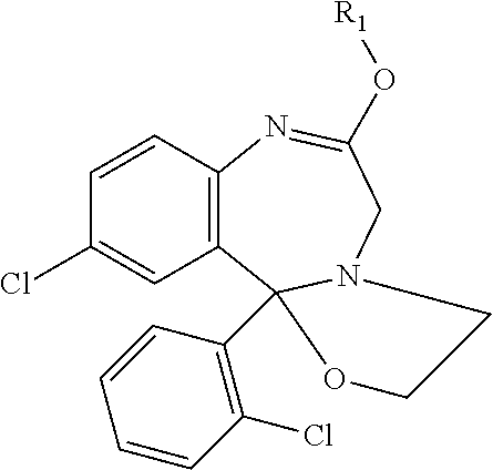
C1=CC2=C(C=C1Cl)C1(C3=C(Cl)C=CC=C3)N(CC(O[R1])=N2)CCO1
